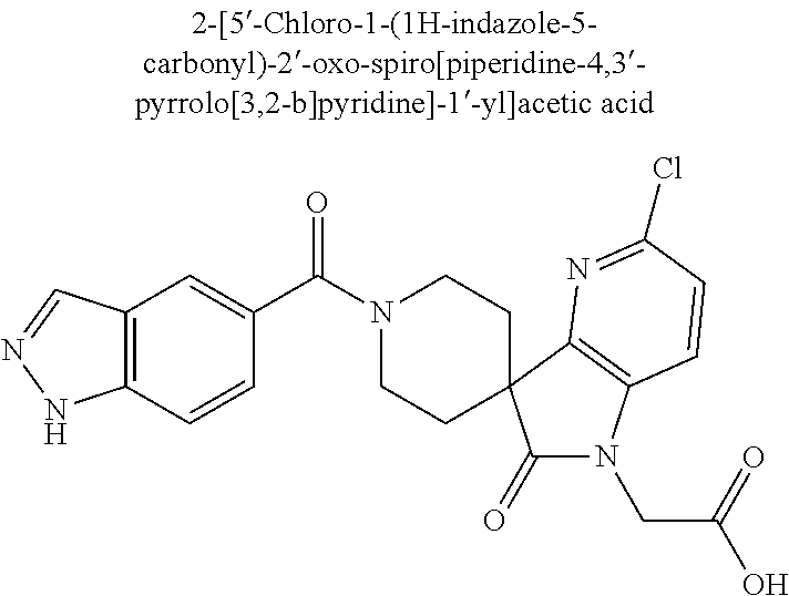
N1(C(C2=CC3=C(C=C2)NN=C3)=O)CCC2(CC1)C(=O)N(CC(=O)O)C1=C2N=C(Cl)C=C1
